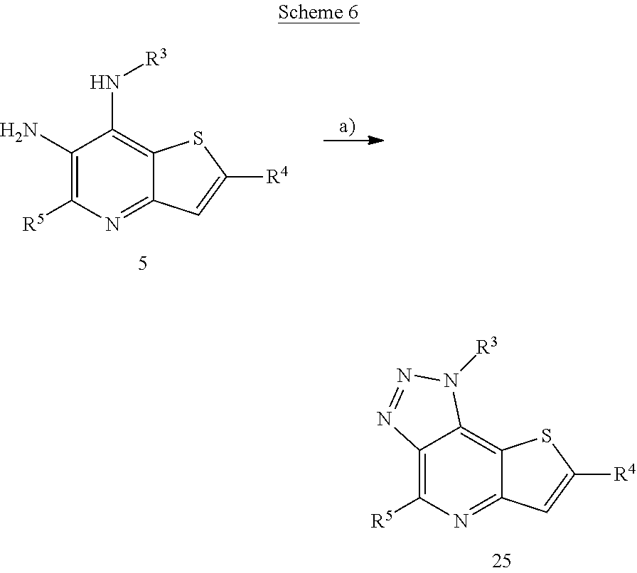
C12=C([R5])N=C3C(=C1N([R3])N=N2)SC([R4])=C3.[a)].C1(N)=C([R5])N=C2C(=C1N[R3])SC([R4])=C2
